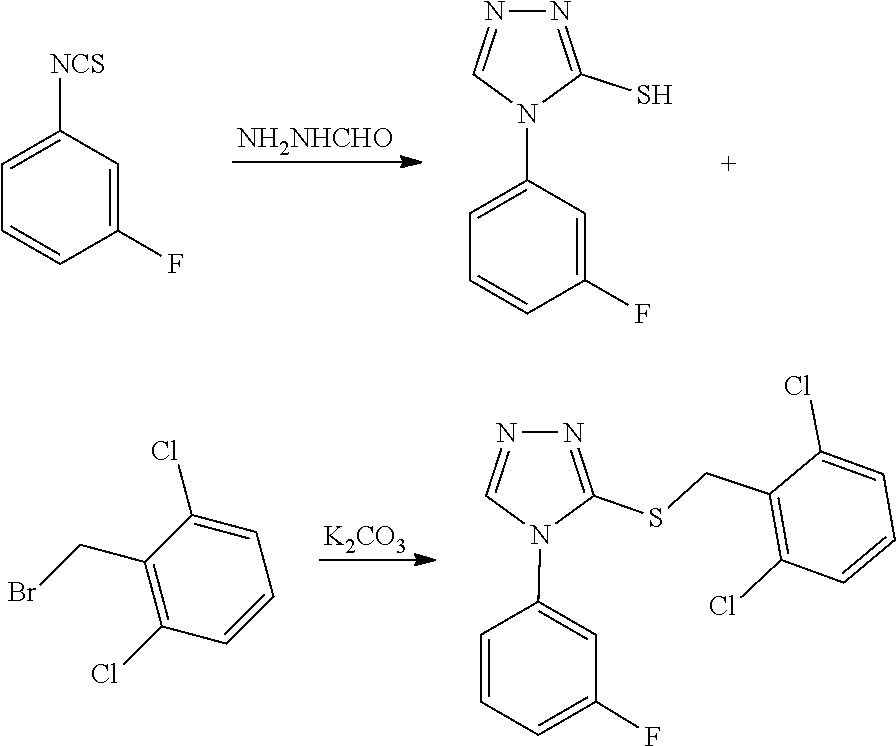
[NH2NHCHO].C1(F)=CC([NCS])=CC=C1.C1(F)=CC(N2C(S)=NN=C2)=CC=C1.[K2CO3].C1=CC(N2C=NN=C2SCC2=C(Cl)C=CC=C2Cl)=CC(F)=C1.C1(CBr)=C(Cl)C=CC=C1Cl
